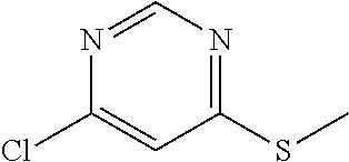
C1(SC)=NC=NC(Cl)=C1
